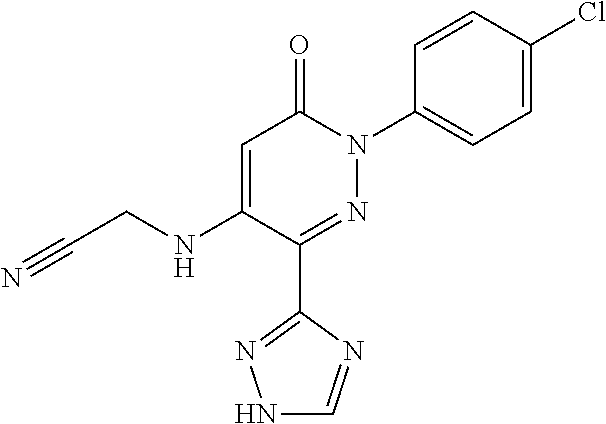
C1=C(NCC#N)C(C2=NNC=N2)=NN(C2=CC=C(Cl)C=C2)C1=O
